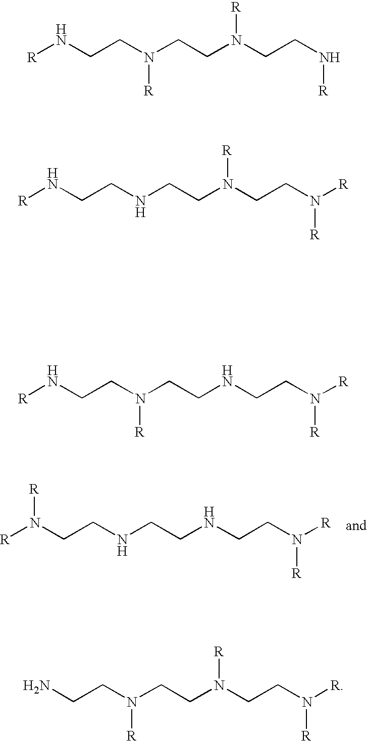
[R]NCCN(CCN(CCN[R])[R])[R].[R]N(CCNCCNCCN([R])[R])[R].[R]NCCNCCN(CCN([R])[R])[R].[R]NCCN(CCNCCN([R])[R])[R].NCCN(CCN(CCN([R])[R])[R])[R]
